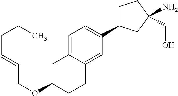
C1=C2C(=CC(C3CCC(CO)(N)C3)=C1)CCC(OCC=CCCC)C2
